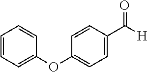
C1=CC=C(OC2=CC=C(C([H])=O)C=C2)C=C1
